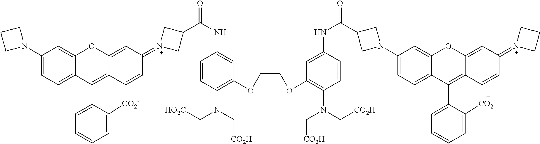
C1(N2CC(C(NC3=CC(OCCOC4=C(N(C[CO2H])C[HO2C])C=CC(NC(=O)C5C[N+](=C6C=CC7=C(C8=CC=CC=C8[CO2-])C8=CC=C(N9CCC9)C=C8OC7=C6)C5)=C4)=C(N(C[CO2H])C[CO2H])C=C3)=O)C2)=CC=C2C(=C1)OC1=CC(=[N+]3CCC3)C=CC1=C2C1=CC=CC=C1[CO2]
